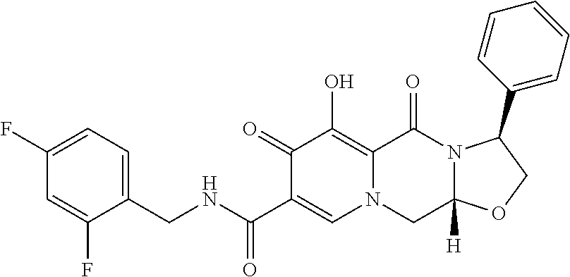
C1(CNC(C2=CN3C(=C(O)C2=O)C(=O)N2C([H])(C3)OCC2C2=CC=CC=C2)=O)=CC=C(F)C=C1F
